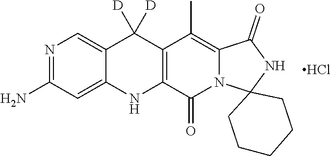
N1=C(N)C=C2C(=C1)C([D])([D])C1=C(N2)C(=O)N2C(=C1C)C(=O)NC21CCCCC1.Cl
